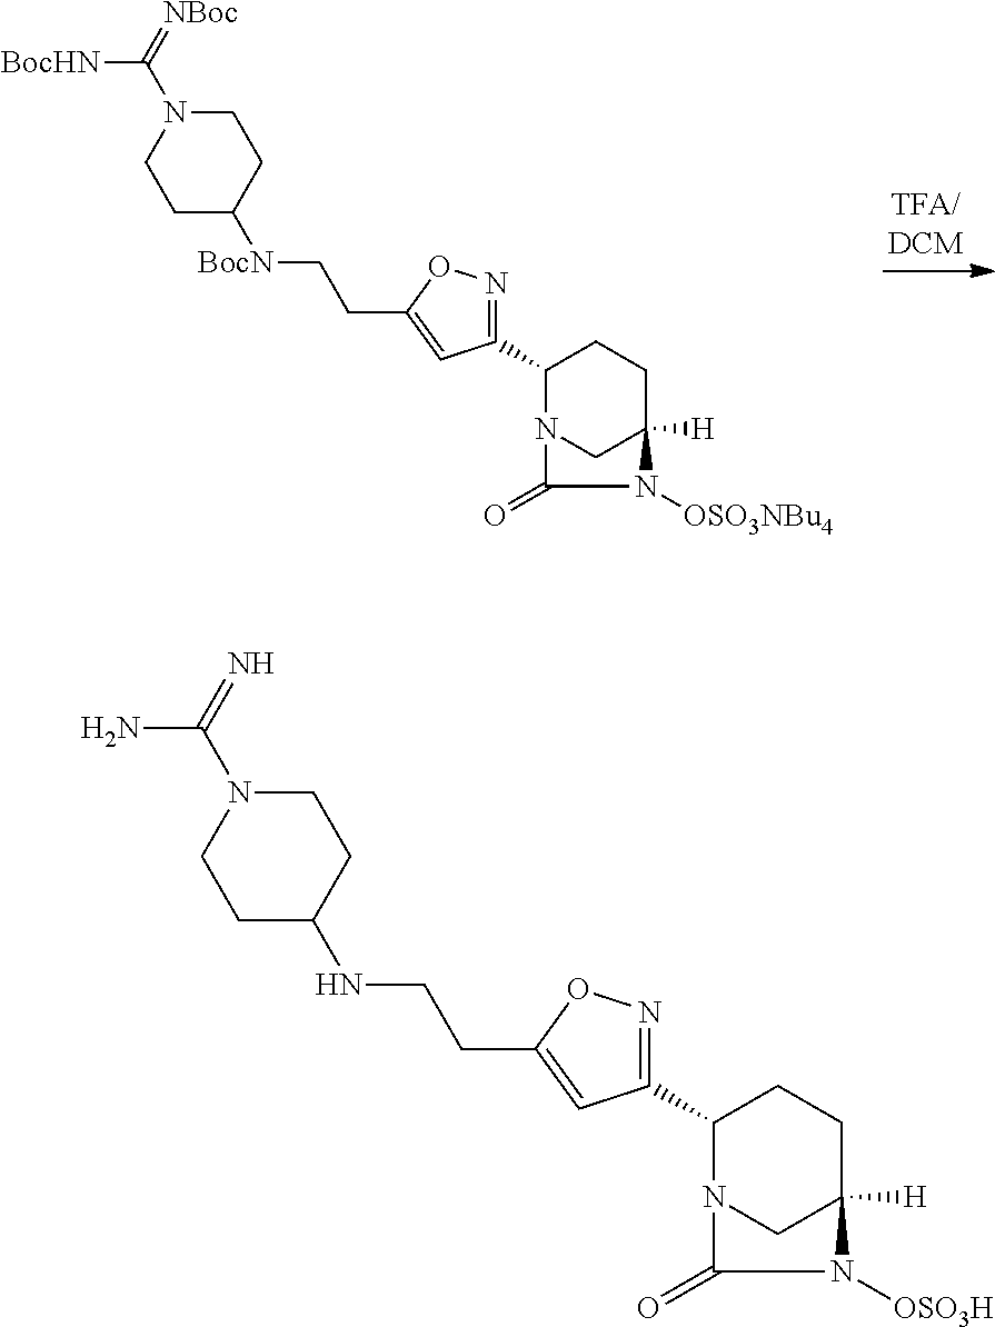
C1(C2=NOC(CC[BocN]C3CCN(C(=[NBoc])[BocHN])CC3)=C2)N2CC([H])(CC1)N([OSO3NBu4])C2=O.C1(C2=NOC(CCNC3CCN(C(=N)N)CC3)=C2)N2CC([H])(CC1)N([OSO3H])C2=O
